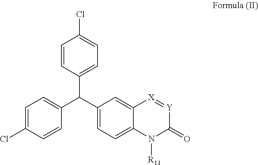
C1=CC(C(C2=CC=C3C(=C2)[X]=[Y]C(=O)N3[R11])C2=CC=C(Cl)C=C2)=CC=C1Cl
